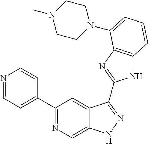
C1(C2=NC=C3C(=C2)C(C2=NC4=C(N2)C=CC=C4N2CCN(C)CC2)=NN3)=CC=NC=C1
